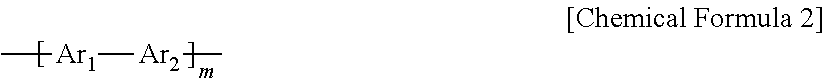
C[Ar1][Ar2]C
